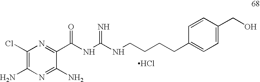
Cl.C1(Cl)=C(N)N=C(N)C(C(NC(NCCCCC2=CC=C(CO)C=C2)=N)=O)=N1
